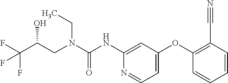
C(N(CC)C(=O)NC1=CC(OC2=C(C#N)C=CC=C2)=CC=N1)C(C(F)(F)F)O
